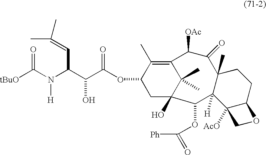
[tBuO]C(N(C(C(C(OC1CC2(O)C(C)(C)C(=C1C)C([OAc])C(=O)C1(C)C([H])(C2OC([Ph])=O)C2([AcO])C(CC1)OC2)=O)O)C=C(C)C)[H])=O
